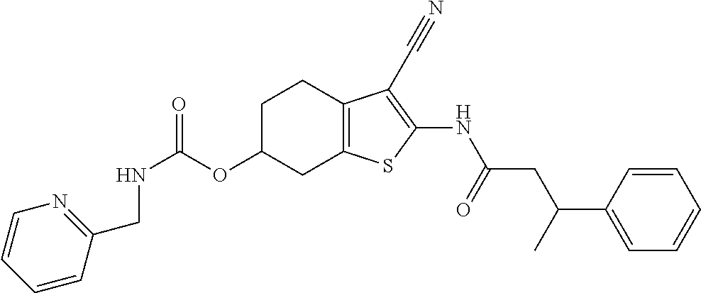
N(C(OC1CC2=C(CC1)C(C#N)=C(NC(CC(C1=CC=CC=C1)C)=O)S2)=O)CC1=NC=CC=C1
